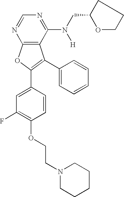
C12=C(C(N(CC3OCCC3)[H])=NC=N1)C(C1=CC=CC=C1)=C(C1=CC(F)=C(OCCN3CCCCC3)C=C1)O2
